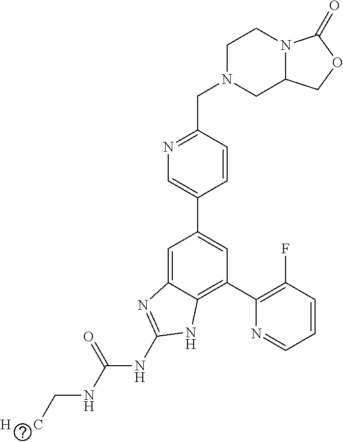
C1=CC(CN2CC3N(CC2)C(=O)OC3)=NC=C1C1=CC(C2=C(F)C=CC=N2)=C2C(=C1)N=C(NC(NC[H      C])=O)N2
